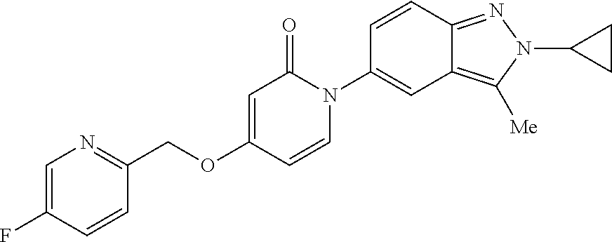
C(OC1=CC(=O)N(C2=CC3=C([Me])N(C4CC4)N=C3C=C2)C=C1)C1=NC=C(F)C=C1
